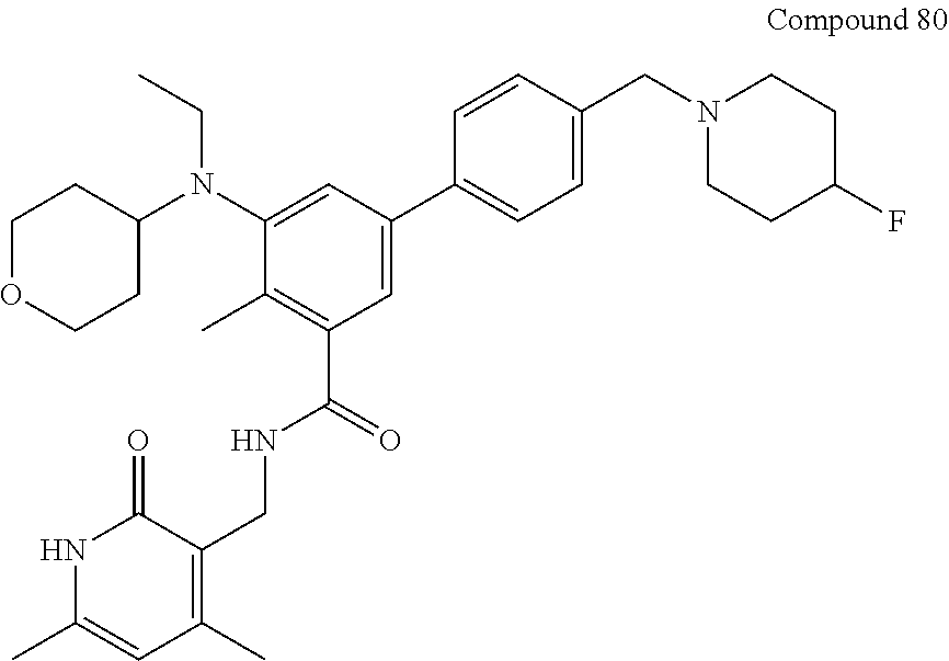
C1(N(C2=CC(C3=CC=C(CN4CCC(F)CC4)C=C3)=CC(C(NCC3=C(C)C=C(C)NC3=O)=O)=C2C)CC)CCOCC1
